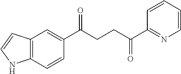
C12=C(C=CC(C(CCC(C3=NC=CC=C3)=O)=O)=C1)NC=C2
